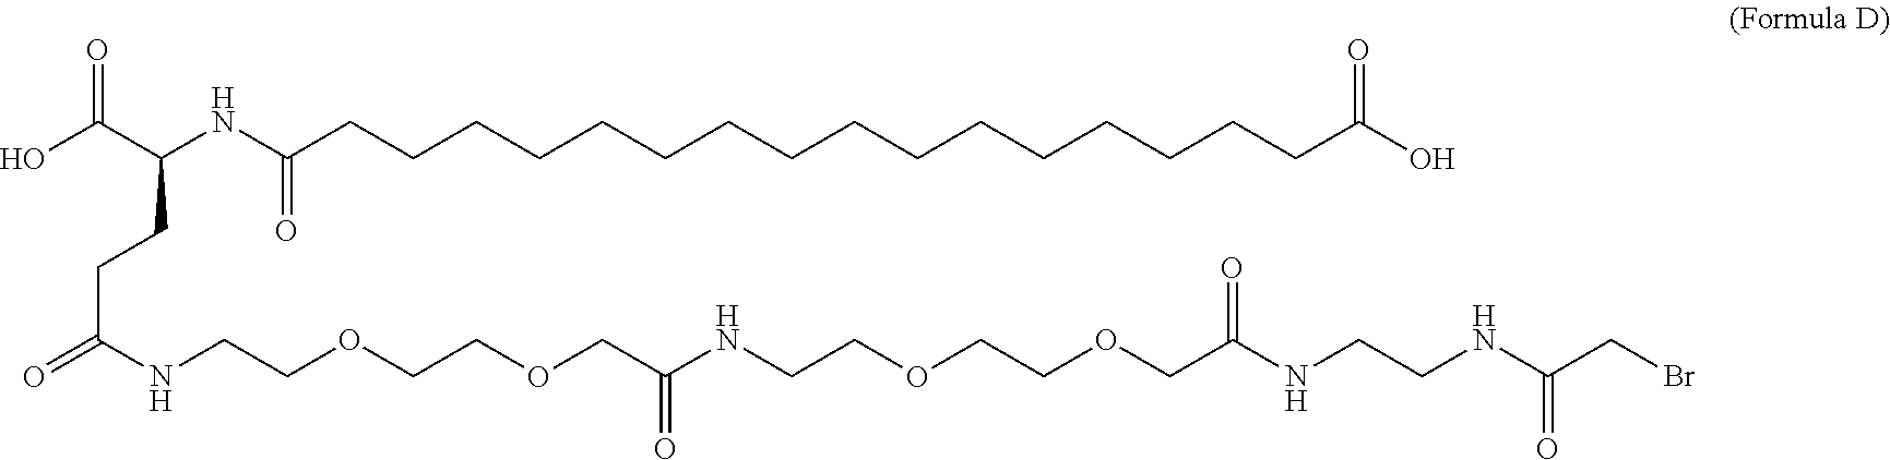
O=C(NCCOCCOCC(NCCOCCOCC(NCCNC(CBr)=O)=O)=O)CCC(NC(CCCCCCCCCCCCCCCCC(O)=O)=O)C(O)=O
